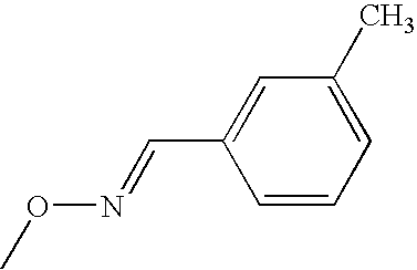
CON=CC1=CC(C)=CC=C1
